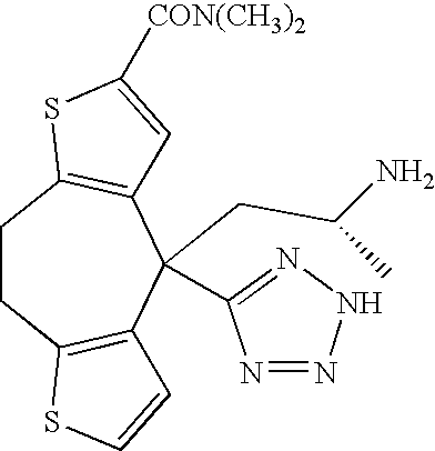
C1CC2=C(C(CC(N)C)(C3=NNN=N3)C3=C1SC([CON(CH3)2])=C3)C=CS2
